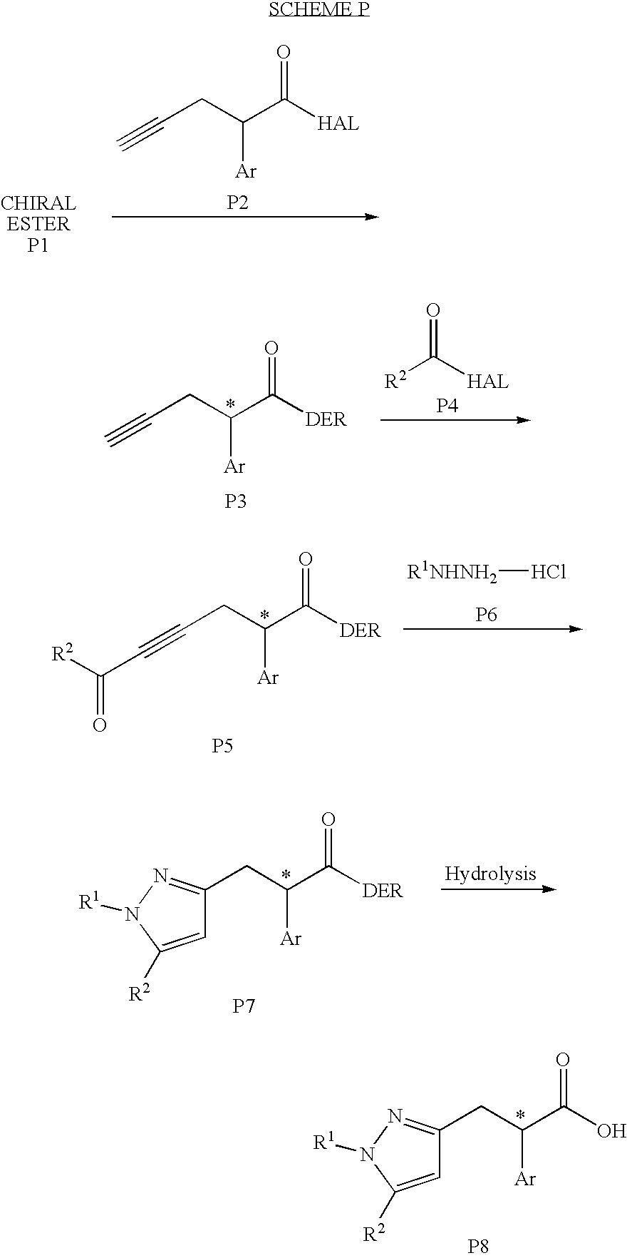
C(CC(C([HAL])=O)[Ar])#C.[P2].C(CC(C([DER])=O)[Ar])#C.[P3].[R2]C([HAL])=O.[P4].C(CC(C([DER])=O)[Ar])#CC([R2])=O.[P5].[R1NHNH2]Cl.[P6].[P7].C(C(C([DER])=O)[Ar])C1=NN([R1])C([R2])=C1.[P8].C(C(C(O)=O)[Ar])C1=NN([R1])C([R2])=C1
